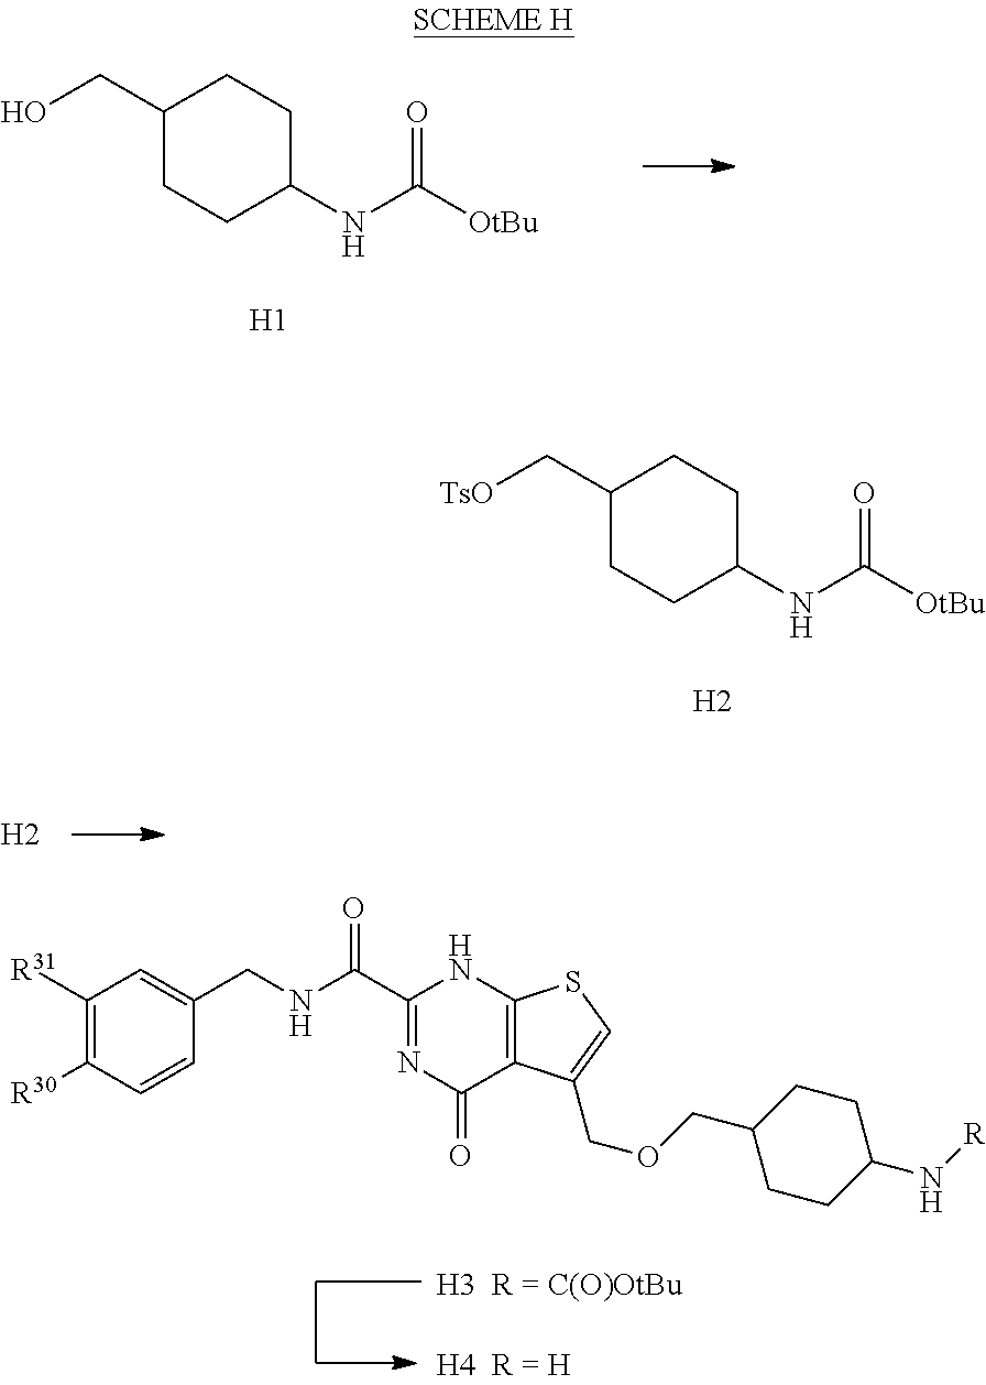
C1(CO)CCC(NC([OtBu])=O)CC1.[H1].C1(C[TsO])CCC(NC([OtBu])=O)CC1.[H2].[H2].C1(C(NCC2=CC([R31])=C([R30])C=C2)=O)=NC(=O)C2=C(N1)SC=C2COCC1CCC(N[R])CC1
